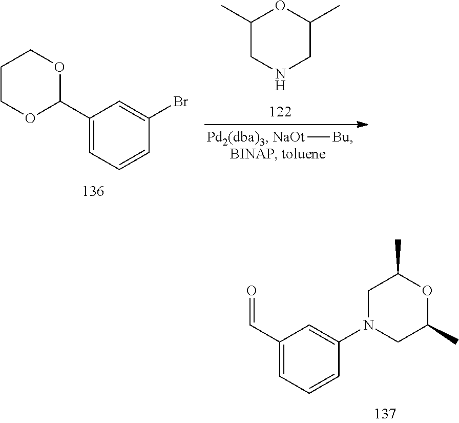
[NaOt][Bu].C1(C)CNCC(C)O1.C1COC(C2=CC=CC(Br)=C2)OC1.C1(C=O)=CC=CC(N2CC(C)OC(C)C2)=C1
